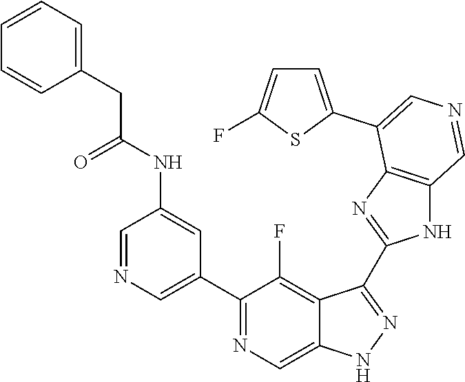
C1(C2=CN=CC(NC(CC3=CC=CC=C3)=O)=C2)=NC=C2C(=C1F)C(C1=NC3=C(N1)C=NC=C3C1=CC=C(F)S1)=NN2
